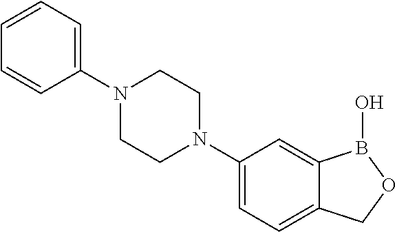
C1(N2CCN(C3=CC=CC=C3)CC2)=CC=C2C(=C1)B(O)OC2
